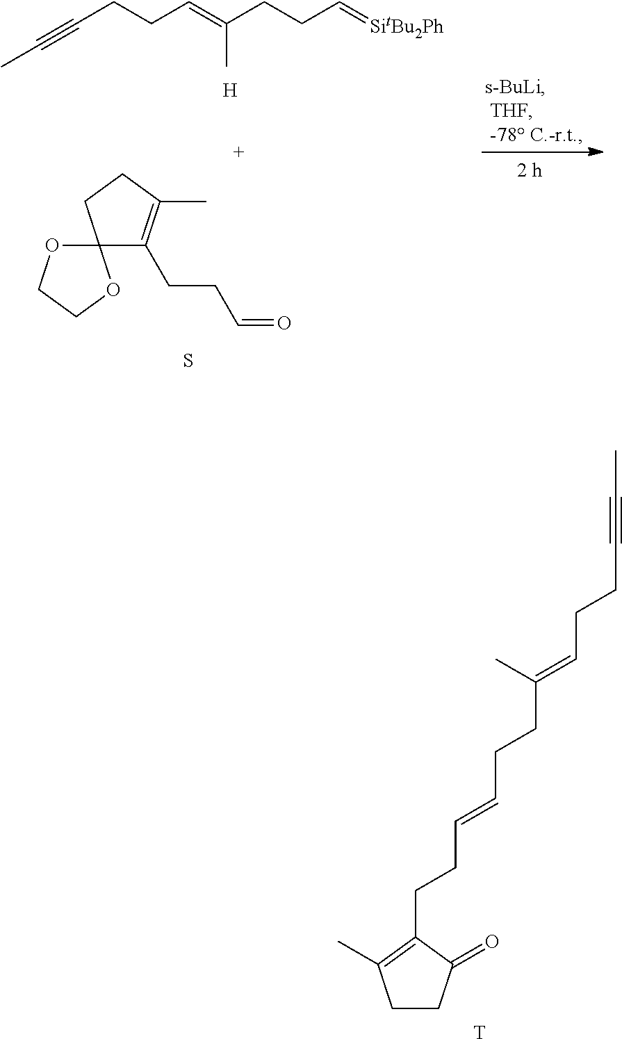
C1CC(=O)C(CCC=CCCC(=CCCC#CC)C)=C1C.[T].C12(C(CCC=O)=C(C)CC1)OCCO2.S.C(CCC=C(CCC=[SitBu2Ph])C)#CC.[H]
